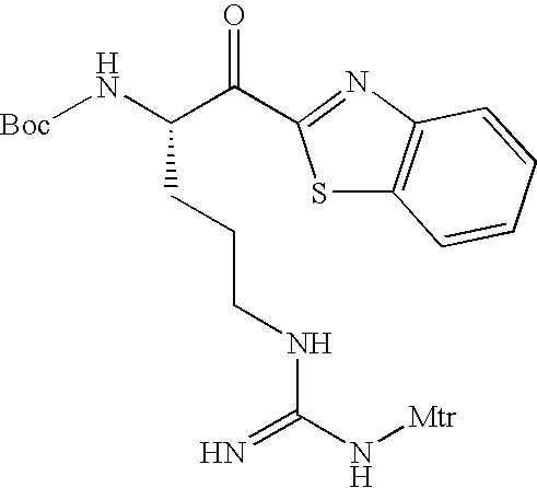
[Boc]NC(C(=O)C1=NC2=C(S1)C=CC=C2)CCCNC(N[Mtr])=N
